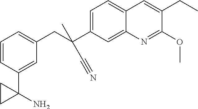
C1=C(C(CC2=CC=CC(C3(N)CC3)=C2)(C#N)C)C=C2C(=C1)C=C(CC)C(OC)=N2
